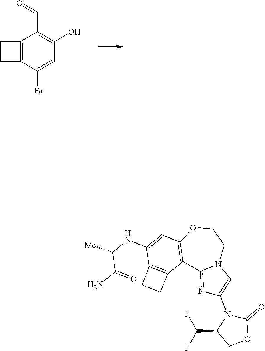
C1(C=O)=C(O)C=C(Br)C2=C1CC2.C(C1COC(=O)N1C1=CN2C(=N1)C1=C(C=C(NC(C(N)=O)[Me])C3=C1CC3)OCC2)(F)F
